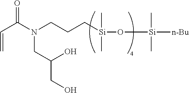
C(=C)C(N(CC(O)CO)CCC[Si](C)(C)O[Si]([n-Bu])(C)C)=O
